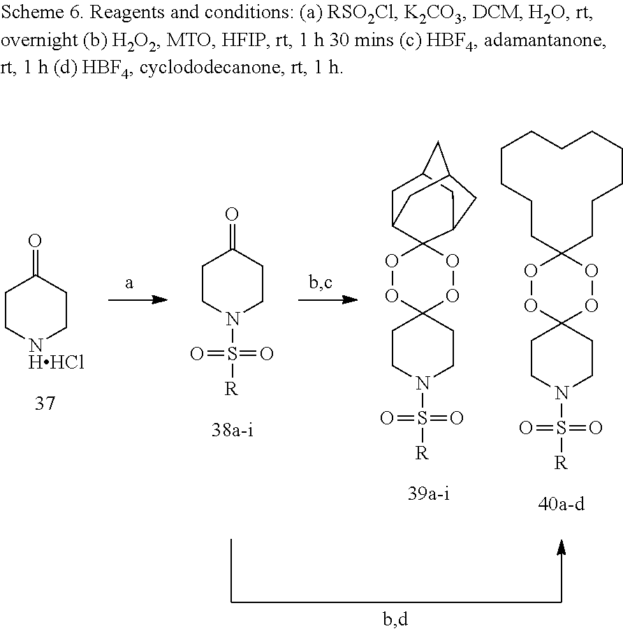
C1C[NHHCl]CCC1=O.C1CN(S([R])(=O)=O)CCC1=O.C1CN(S([R])(=O)=O)CCC12OOC1(OO2)C2CC3CC(CC1C3)C2.C1CN(S([R])(=O)=O)CCC12OOC1(OO2)CCCCCCCCCCC1
